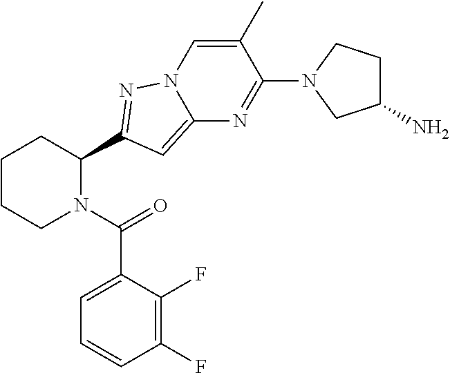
C1CCN(C(=O)C2=CC=CC(F)=C2F)C(C2=NN3C(=C2)N=C(N2CC(N)CC2)C(C)=C3)C1
